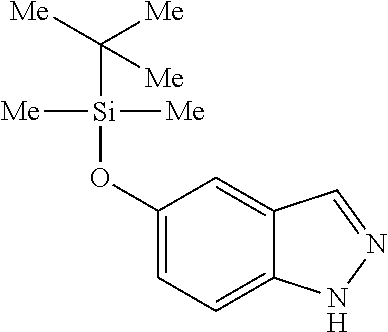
C1(O[Si]([Me])([Me])C([Me])([Me])[Me])=CC=C2C(=C1)C=NN2
